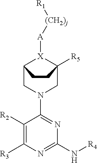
C1([R2])=C([R3])N=C(N[R4])N=C1N1CC2([R5])[X]([A][(CH2)j][R1])C(C1)CC2
